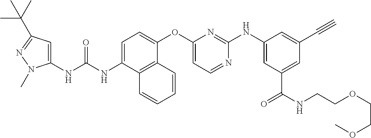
C1=C(NC(NC2=CC(C(C)(C)C)=NN2C)=O)C2=C(C(OC3=CC=NC(NC4=CC(C(NCCOCCOC)=O)=CC(C#C)=C4)=N3)=C1)C=CC=C2
